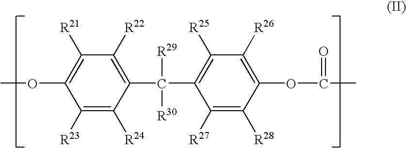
COC1=C([R21])C([R22])=C(C(C2=C([R25])C([R26])=C(OC(C)=O)C([R28])=C2[R27])([R30])[R29])C([R24])=C1[R23]
